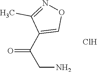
C1(C)=NOC=C1C(CN)=O.Cl
